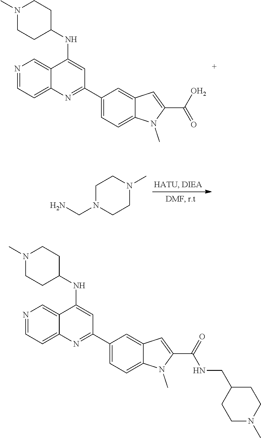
C1N(CN)CCN(C)C1.N1=CC=C2C(=C1)C(NC1CCN(C)CC1)=CC(C1=CC=C3C(=C1)C=C(C(O)=O)N3C)=N2.N1=CC=C2C(=C1)C(NC1CCN(C)CC1)=CC(C1=CC=C3C(=C1)C=C(C(=O)NCC1CCN(C)CC1)N3C)=N2
